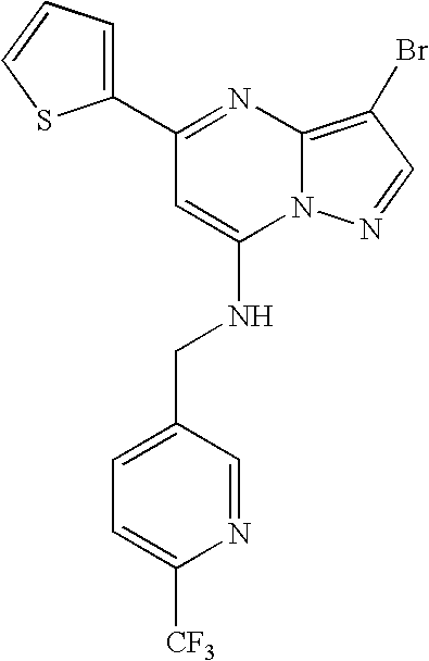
C1(C2=CC=CS2)=NC2=C(Br)C=NN2C(NCC2=CC=C([CF3])N=C2)=C1
